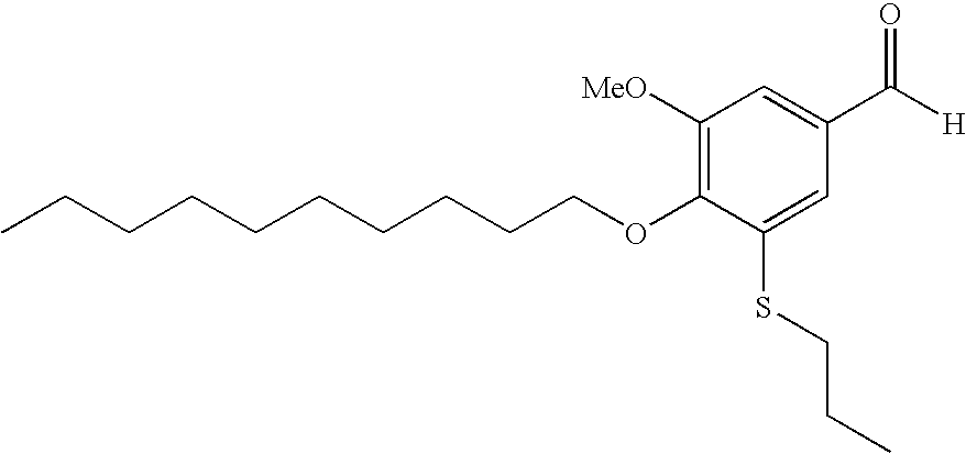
C(CCCCCCCOC1=C([MeO])C=C(C([H])=O)C=C1SCCC)CC
